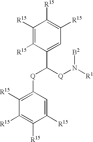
C1([R15])=C([R15])C([R15])=CC([Q]C([Q]N([R1])[B2])C2=CC([R15])=C([R15])C([R15])=C2[R15])=C1[R15]
